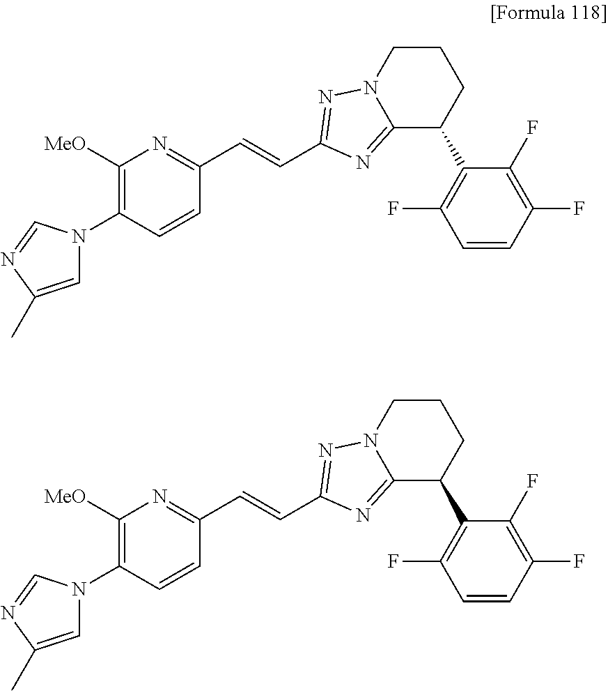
C1([MeO])=C(N2C=C(C)N=C2)C=CC(C=CC2=NN3CCCC(C4=C(F)C=CC(F)=C4F)C3=N2)=N1.C1([MeO])=C(N2C=C(C)N=C2)C=CC(C=CC2=NN3CCCC(C4=C(F)C=CC(F)=C4F)C3=N2)=N1
